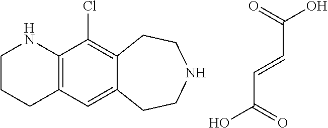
C1CCC2=C(N1)C(Cl)=C1C(=C2)CCNCC1.C(C=CC(O)=O)(O)=O
